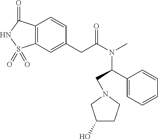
C12=C(C=C(CC(N(C)C(C3=CC=CC=C3)CN3CCC(O)C3)=O)C=C1)S(=O)(=O)NC2=O
